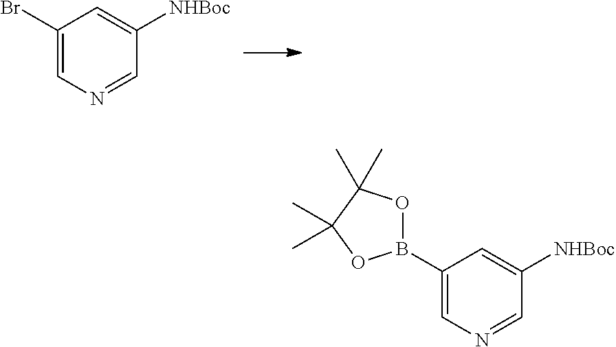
C1(Br)=CN=CC([NHBoc])=C1.C1(B2OC(C)(C)C(C)(C)O2)=CN=CC([NHBoc])=C1
